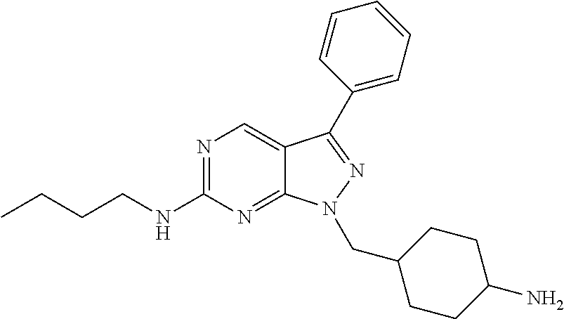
N1=C(NCCCC)N=C2C(=C1)C(C1=CC=CC=C1)=NN2CC1CCC(N)CC1
